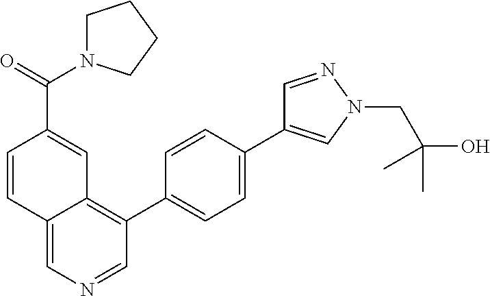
C12=CN=CC(C3=CC=C(C4=CN(CC(C)(C)O)N=C4)C=C3)=C1C=C(C(N1CCCC1)=O)C=C2
